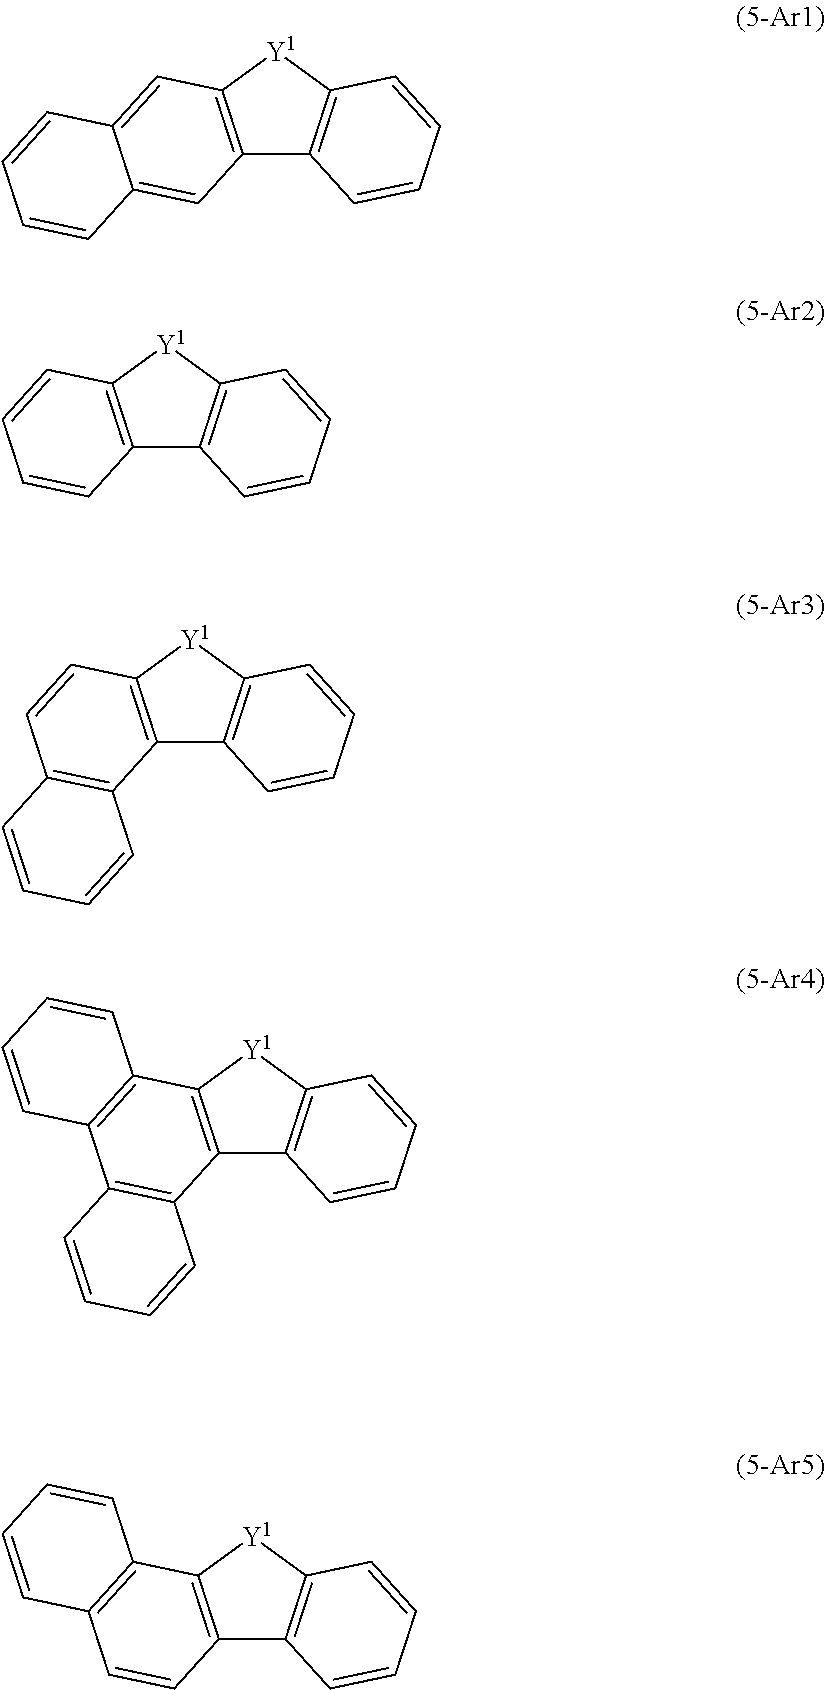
C12=C([Y1]C3=C1C=CC=C3)C=C1C(=C2)C=CC=C1.C12=C([Y1]C3=C1C=CC=C3)C=CC=C2.C12=C([Y1]C3=C1C=CC=C3)C=CC1=C2C=CC=C1.C12=C([Y1]C3=C1C=CC=C3)C1=C(C3=C2C=CC=C3)C=CC=C1.C12=C([Y1]C3=C1C=CC=C3)C1=C(C=C2)C=CC=C1
